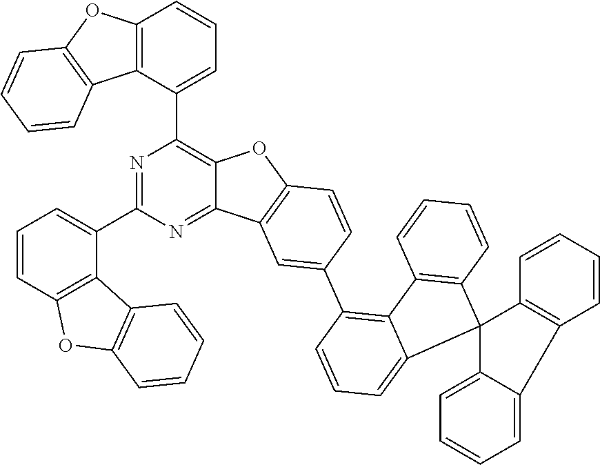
N1=C(C2=CC=CC3=C2C2=C(O3)C=CC=C2)N=C2C(=C1C1=CC=CC3=C1C1=C(O3)C=CC=C1)OC1=C2C=C(C2=C3C(=CC=C2)C2(C4=C3C=CC=C4)C3=CC=CC=C3C3=C2C=CC=C3)C=C1
